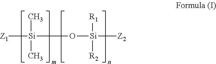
[Z1][Si](O[Si]([Z2])([R1])[R2])(C)C
